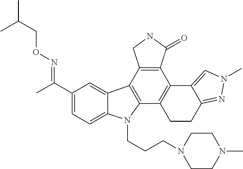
C1(C(C)=NOCC(C)C)=CC=C2C(=C1)C1=C(N2CCCN2CCN(C)CC2)C2=C(C3=C1CNC3=O)C1=CN(C)N=C1CC2
